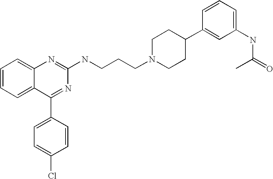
C1=C(Cl)C=CC(C2=NC(NCCCN3CCC(C4=CC(NC(=O)C)=CC=C4)CC3)=NC3=CC=CC=C32)=C1
